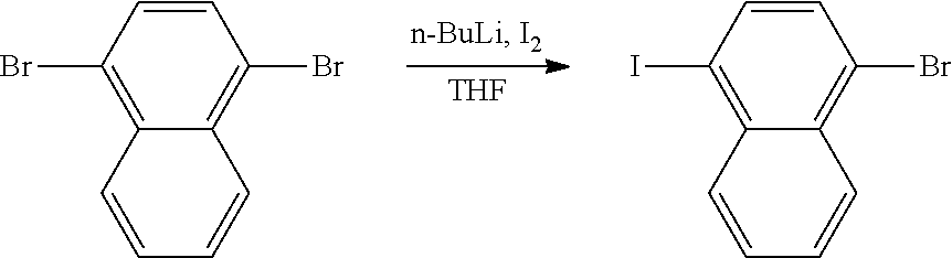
[THF].BrC1=C2C(=C(Br)C=C1)C=CC=C2.IC1=C2C(=C(Br)C=C1)C=CC=C2
